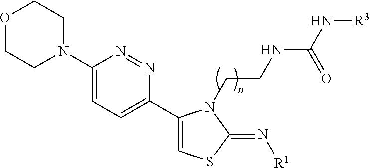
O1CCN(C2=CC=C(C3=CSC(=N[R1])N3CCNC(N[R3])=O)N=N2)CC1
